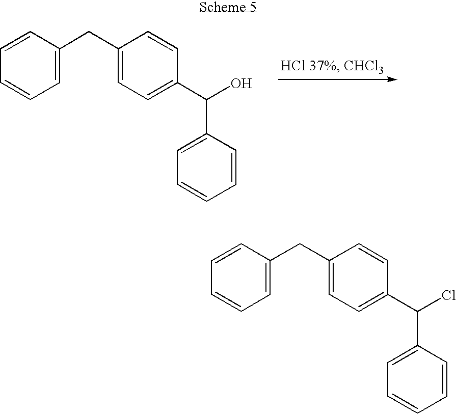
C1=CC=CC=C1CC1=CC=C(C(O)C2=CC=CC=C2)C=C1.C1=CC=CC=C1CC1=CC=C(C(Cl)C2=CC=CC=C2)C=C1
